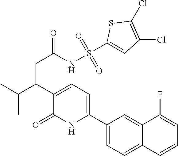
C(C)(C(C1=CC=C(C2=CC=C3C(=C2)C(F)=CC=C3)NC1=O)CC(NS(C1=CC(Cl)=C(Cl)S1)(=O)=O)=O)C
